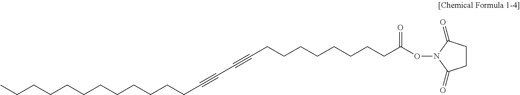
CCCCCCCCCCCCC#CC#CCCCCCCCCC(ON1C(=O)CCC1=O)=O
